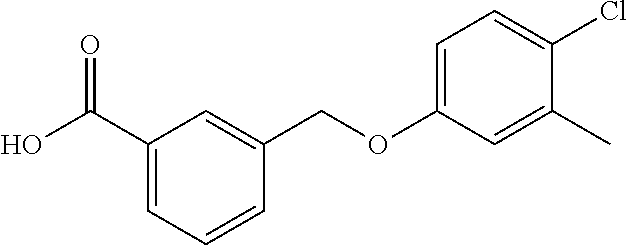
OC(C1=CC=CC(COC2=CC=C(Cl)C(C)=C2)=C1)=O
